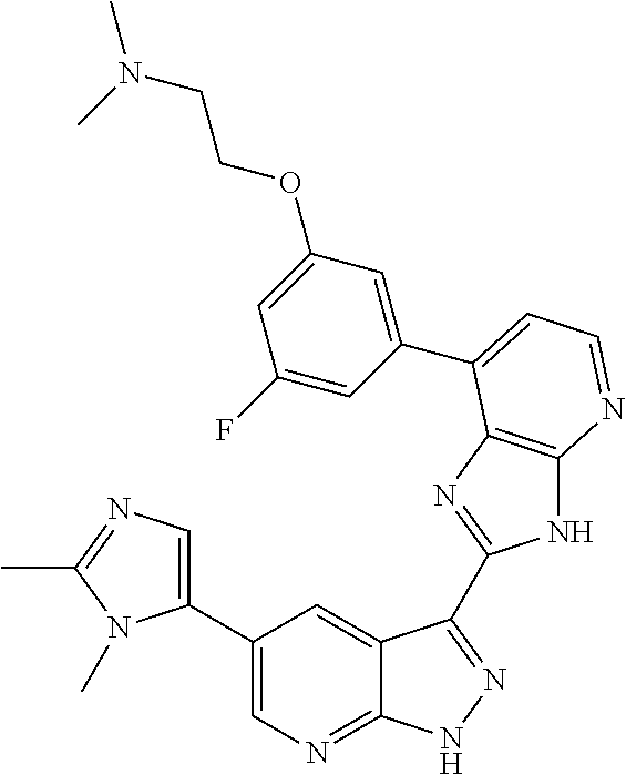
C1(C2=CN=C(C)N2C)=CN=C2C(=C1)C(C1=NC3=C(N1)N=CC=C3C1=CC(OCCN(C)C)=CC(F)=C1)=NN2
